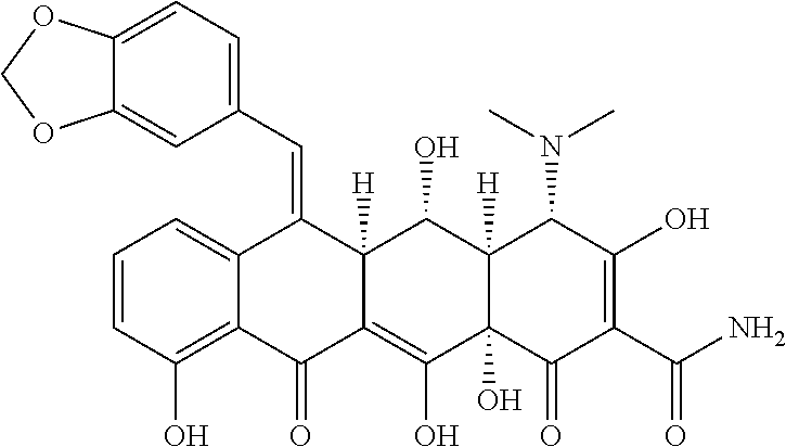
C1=CC(O)=C2C(=C1)C(=CC1=CC=C3C(=C1)OCO3)C1([H])C(=C(O)C3(O)C([H])(C1O)C(N(C)C)C(O)=C(C(N)=O)C3=O)C2=O
